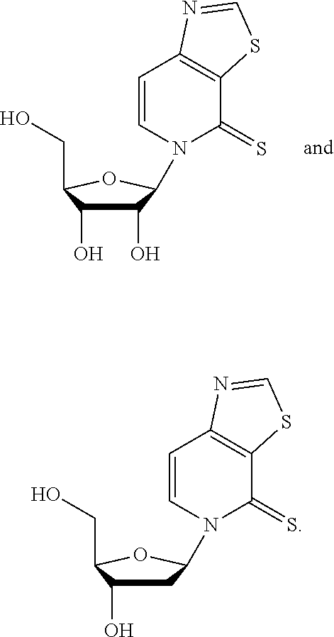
C1(O)C(O)C(CO)OC1N1C(=S)C2=C(C=C1)N=CS2.C1C(O)C(CO)OC1N1C(=S)C2=C(C=C1)N=CS2
